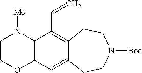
C12=C(C(C=C)=C3C(=C1)CCN([Boc])CC3)N([Me])CCO2
